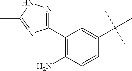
C1(C2=NNC(C)=N2)=C(N)C=CC(C(C)(C)C)=C1
